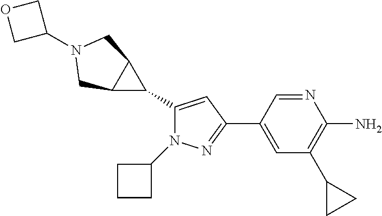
C1(C2C3C2CN(C2COC2)C3)=CC(C2=CC(C3CC3)=C(N)N=C2)=NN1C1CCC1
